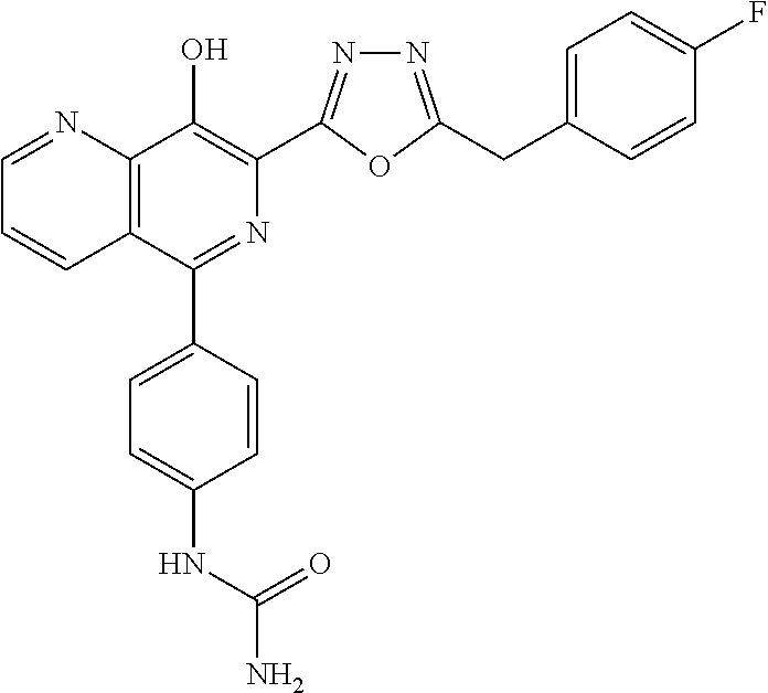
C1=NC2=C(C=C1)C(C1=CC=C(NC(N)=O)C=C1)=NC(C1=NN=C(CC3=CC=C(F)C=C3)O1)=C2O
